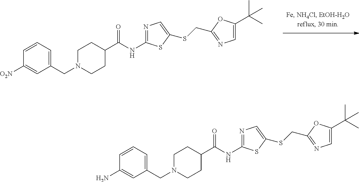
C1=CC=C(CN2CCC(C(NC3=NC=C(SCC4=NC=C(C(C)(C)C)O4)S3)=O)CC2)C=C1[O2N].C1=CC=C(CN2CCC(C(NC3=NC=C(SCC4=NC=C(C(C)(C)C)O4)S3)=O)CC2)C=C1N
